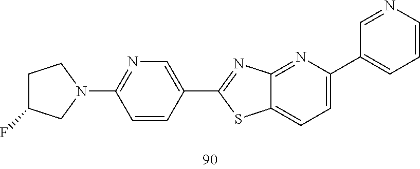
C1(C2=CC=CN=C2)=CC=C2C(=N1)N=C(C1=CN=C(N3CCC(F)C3)C=C1)S2
